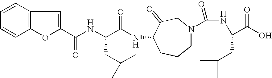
C1=CC2=C(C=C1)OC(C(NC(C(NC1CCCN(C(=O)NC(C(O)=O)CC(C)C)CC1=O)=O)CC(C)C)=O)=C2
